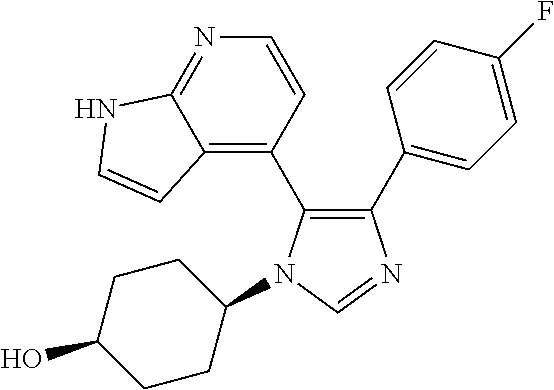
C1(C2=CC=C(F)C=C2)=C(C2=C3C(=NC=C2)NC=C3)N(C2CCC(O)CC2)C=N1
